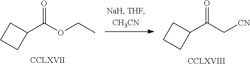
C1(C(OCC)=O)CCC1.C1(C(C[CN])=O)CCC1
